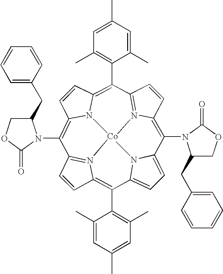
C1=CC2=C(C3=C(C)C=C(C)C=C3C)C3=CC=C4N3[Co]35N2=C1C(N1C(CC2=CC=CC=C2)COC1=O)=C1C=CC(=C(C2=C(C)C=C(C)C=C2C)C2=N3C(=C4N3C(CC4=CC=CC=C4)COC3=O)C=C2)N15
